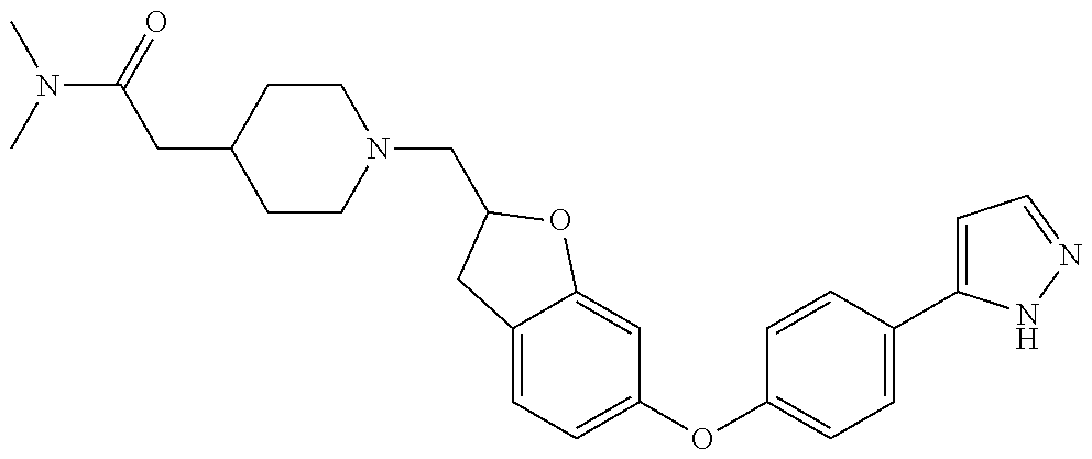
C1CN(CC2OC3=CC(OC4=CC=C(C5=CC=NN5)C=C4)=CC=C3C2)CCC1CC(=O)N(C)C
